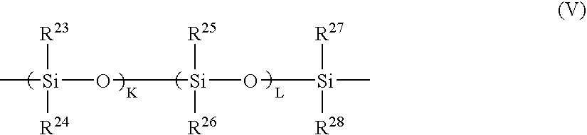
[Si](O[Si](O[Si](C)([R27])[R28])([R25])[R26])([R23])([R24])C.[K]
